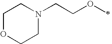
C1OCCN(CCOC)C1
